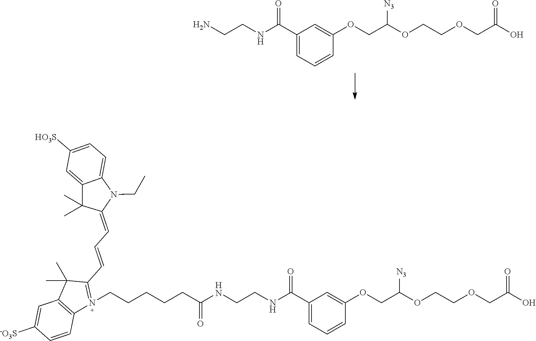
C1(C(NCCN)=O)=CC=CC(OCC(OCCOCC(O)=O)[N3])=C1.C1(C(NCCNC(CCCCCN2=C(C=CC=C3N(CC)C4=CC=C([HO3S])C=C4C3(C)C)C(C)(C)C3=C2C=CC([-O3S])=C3)=O)=O)=CC=CC(OCC(OCCOCC(O)=O)[N3])=C1
